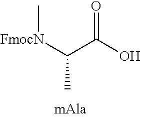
O=C(O)C([FmocN]C)C
